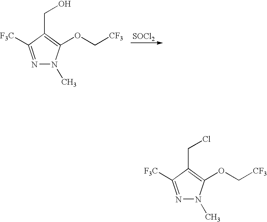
N1=C([F3C])C(CO)=C(OC[CF3])N1C.[SOCl2].N1=C([F3C])C(CCl)=C(OC[CF3])N1C
